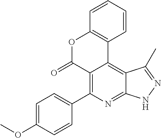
C1=C(OC)C=CC(C2=C3C(=C4C(=N2)NN=C4C)C2=C(OC3=O)C=CC=C2)=C1
